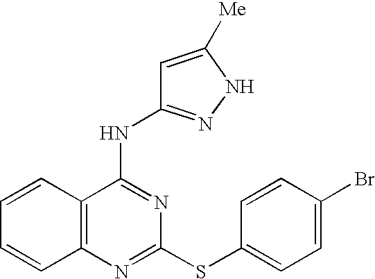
C1=CC2=C(C=C1)N=C(SC1=CC=C(Br)C=C1)N=C2NC1=NNC([Me])=C1
